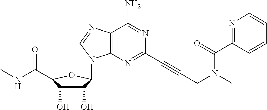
C12=C(N=C(C#CCN(C)C(C3=NC=CC=C3)=O)N=C1N)N(C1C(O)C(O)C(C(=O)NC)O1)C=N2
